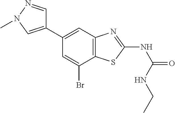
C1(C2=CN(C)N=C2)=CC2=C(C(Br)=C1)SC(NC(=O)NCC)=N2
